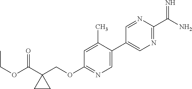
O(C(C1(COC2=NC=C(C3=CN=C(C(N)=N)N=C3)C(C)=C2)CC1)=O)CC
